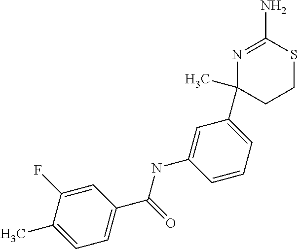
C1(C2(C)N=C(N)SCC2)=CC=CC(NC(C2=CC=C(C)C(F)=C2)=O)=C1
